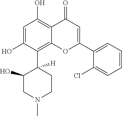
C1=C(O)C(C2([H])C(O)CN(C)CC2)=C2C(=C1O)C(=O)C=C(C1=CC=CC=C1Cl)O2
